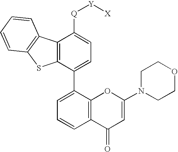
C12=C(C(C3=CC=C([Q][Y][X])C4=C3SC3=C4C=CC=C3)=CC=C1)OC(N1CCOCC1)=CC2=O
